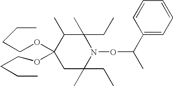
C1(CC)(C)C(C)C(OCCCC)(OCCCC)CC(CC)(C)N1OC(C)C1=CC=CC=C1
